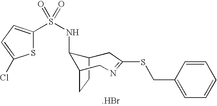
C12CCC(C1NS(=O)(=O)C1=CC=C(Cl)S1)CN=C(SCC1=CC=CC=C1)C2.[.HBr]
